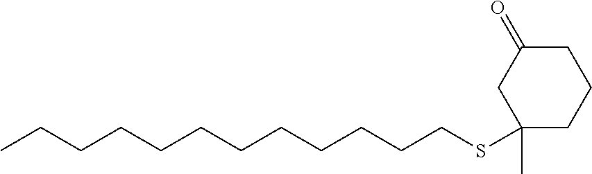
C(CCCSC1(C)CCCC(=O)C1)CCCCCCCC
